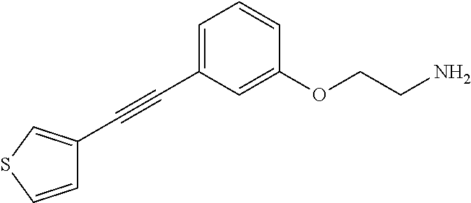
C1=C(C#CC2=CSC=C2)C=C(OCCN)C=C1
